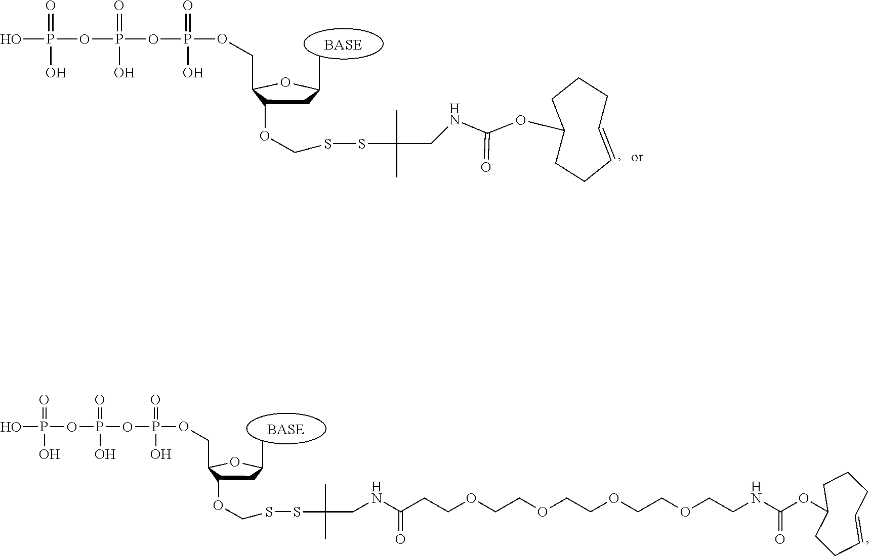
C1C(OCSSC(C)(C)CNC(=O)OC2CCCC=CCC2)C(COP(O)(=O)OP(OP(=O)(O)O)(=O)O)OC1C.C1C(OCSSC(C)(C)CNC(CCOCCOCCOCCOCCNC(OC2CCCC=CCC2)=O)=O)C(COP(O)(=O)OP(OP(=O)(O)O)(=O)O)OC1C
